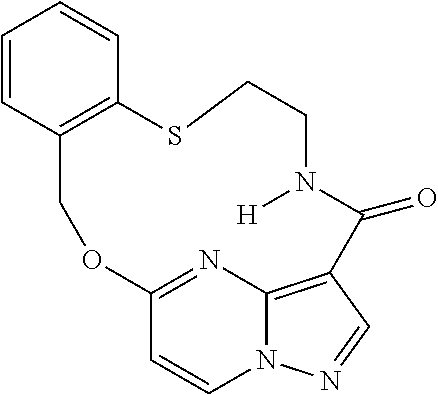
C1=CC2=C(C=C1)SCCN([H])C(=O)C1=C3N(C=CC(=N3)OC2)N=C1
